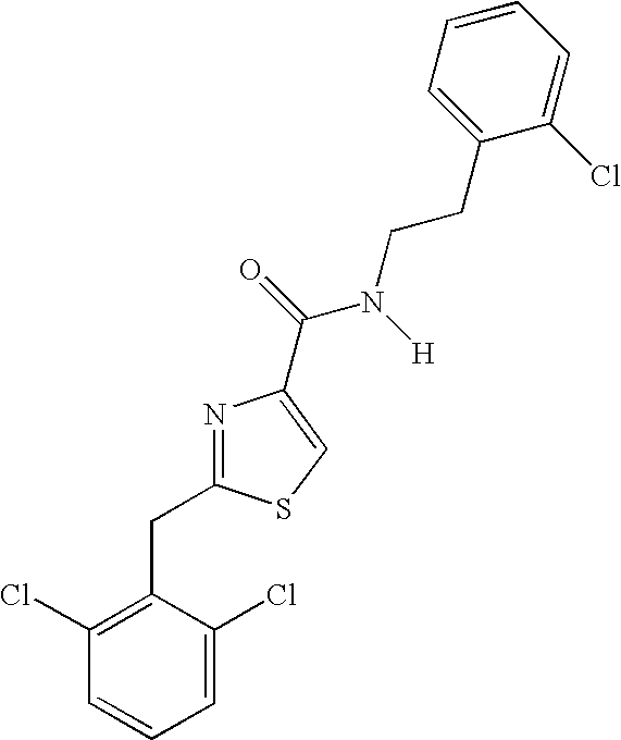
N1=C(CC2=C(Cl)C=CC=C2Cl)SC=C1C(=O)N([H])CCC1=CC=CC=C1Cl
